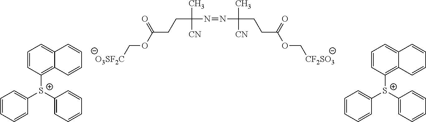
[O3SF2C]COC(CCC(N=NC(C)(CCC(OC[CF2SO3])=O)[CN])(C)[CN])=O.C1=CC=CC([S+](C2=C3C(=CC=C2)C=CC=C3)C2=CC=CC=C2)=C1.C1=CC=CC([S+](C2=C3C(=CC=C2)C=CC=C3)C2=CC=CC=C2)=C1
